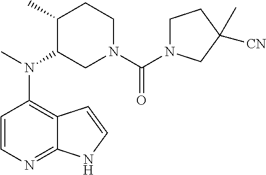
C12=C(N(C)C3CN(C(=O)N4CCC([CN])(C)C4)CCC3C)C=CN=C1NC=C2
